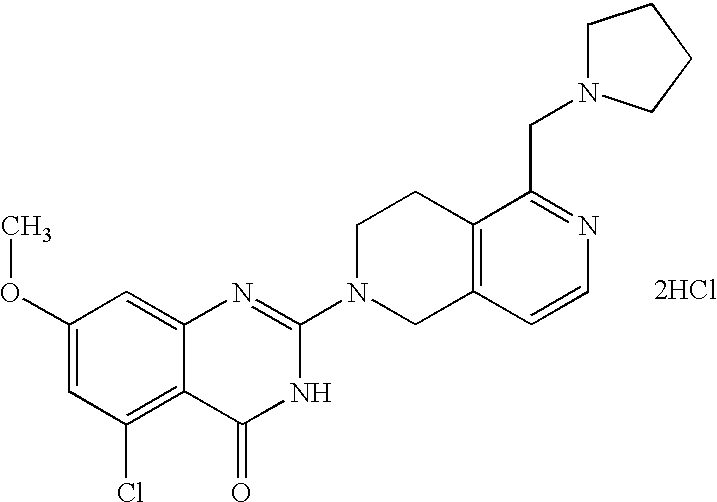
C1(OC)=CC(Cl)=C2C(=C1)N=C(N1CC3=C(CC1)C(CN1CCCC1)=NC=C3)NC2=O.[2HCl]
